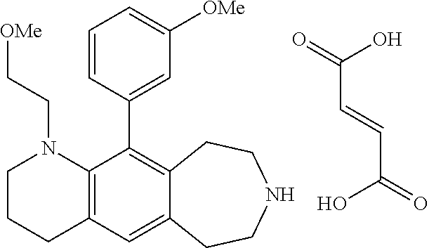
C(C=CC(O)=O)(O)=O.C1CCC2=C(N1CC[OMe])C(C1=CC([OMe])=CC=C1)=C1C(=C2)CCNCC1
